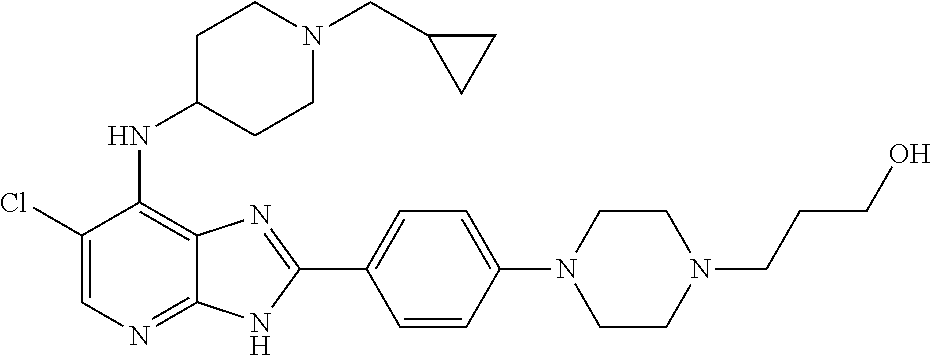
ClC1=CN=C2C(=C1NC1CCN(CC3CC3)CC1)N=C(C1=CC=C(N3CCN(CCCO)CC3)C=C1)N2
